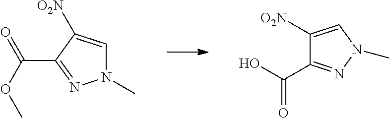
C1([O2N])=CN(C)N=C1C(O)=O.N1(C)C=C([O2N])C(C(=O)OC)=N1
